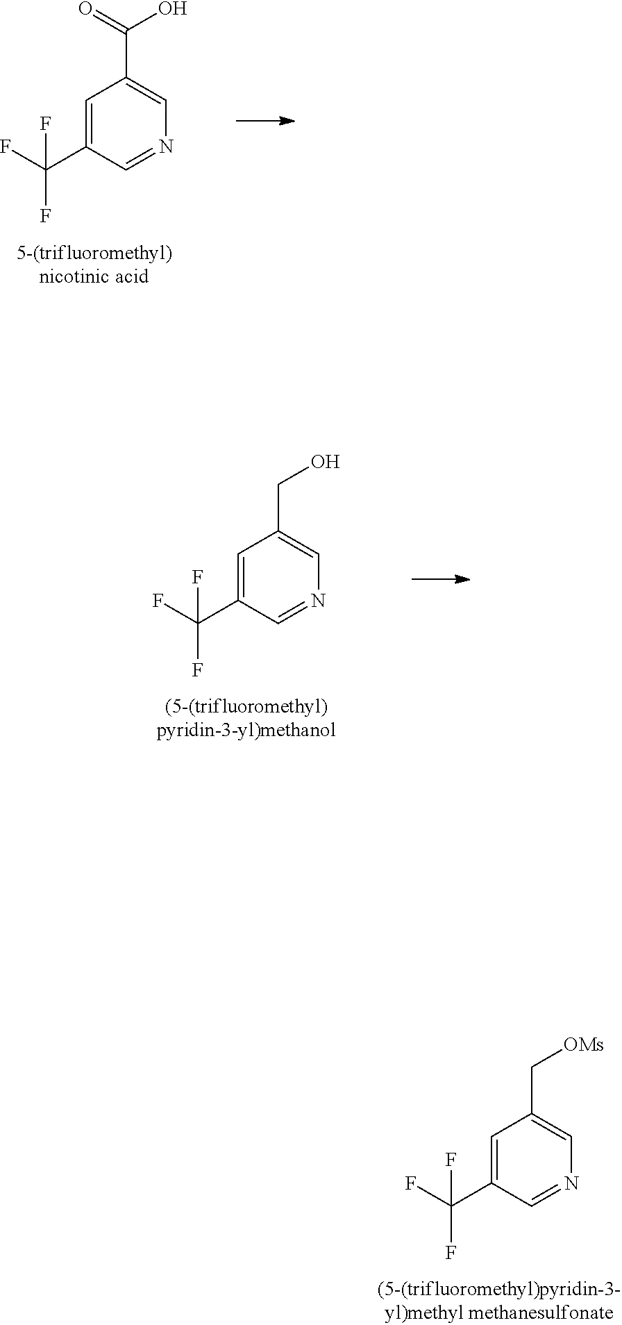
C1=C(C(F)(F)F)C=NC=C1C[OMs].C1=C(C(F)(F)F)C=NC=C1C(O)=O.C1=C(C(F)(F)F)C=NC=C1CO
